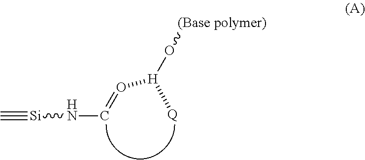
C#[Si]NC=O[H]([Q])O[(Base polymer)]
